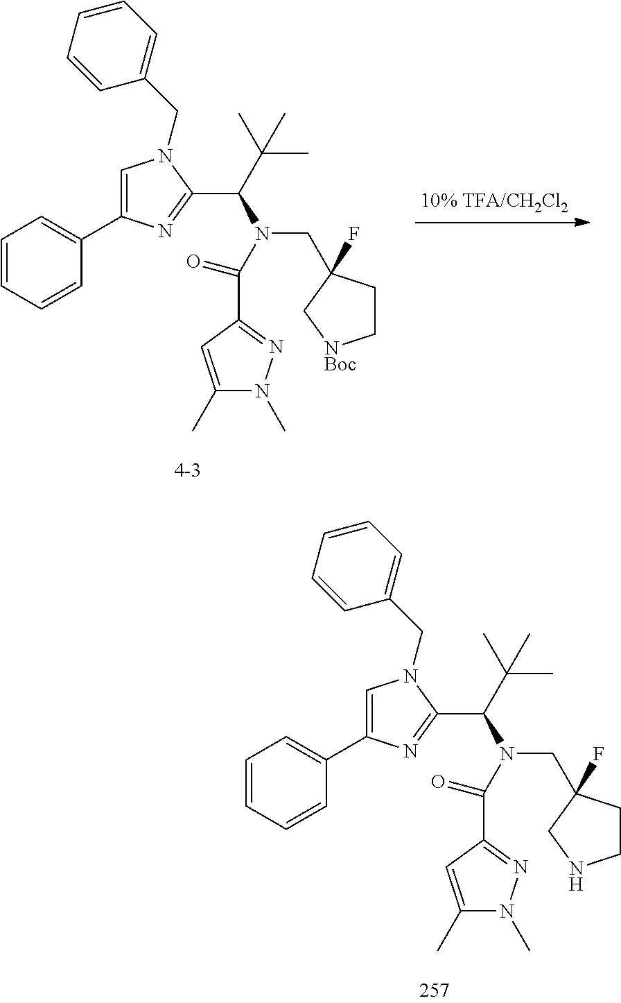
C1=CC=CC(C2=CN(CC3=CC=CC=C3)C(C(C(C)(C)C)N(CC3(F)CC[NBoc]C3)C(=O)C3=NN(C)C(C)=C3)=N2)=C1.C1=CC=CC(C2=CN(CC3=CC=CC=C3)C(C(C(C)(C)C)N(CC3(F)CCNC3)C(=O)C3=NN(C)C(C)=C3)=N2)=C1
